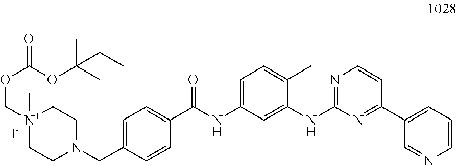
[I-].C1(NC2=NC=CC(C3=CC=CN=C3)=N2)=CC(NC(C2=CC=C(CN3CC[N+](COC(=O)OC(C)(C)CC)(C)CC3)C=C2)=O)=CC=C1C
